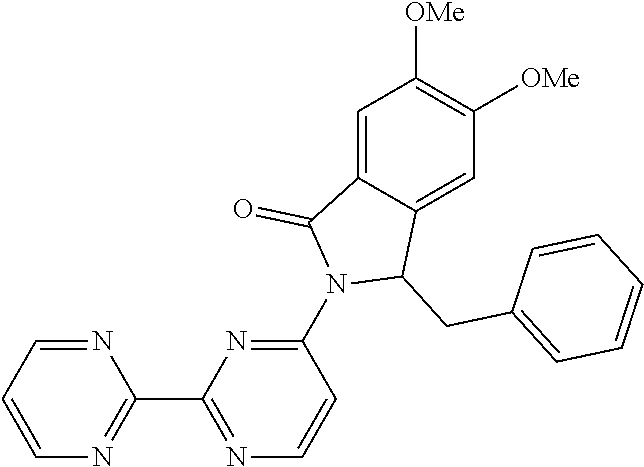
C1=C2C(=CC([OMe])=C1[OMe])C(CC1=CC=CC=C1)N(C1=NC(C3=NC=CC=N3)=NC=C1)C2=O
